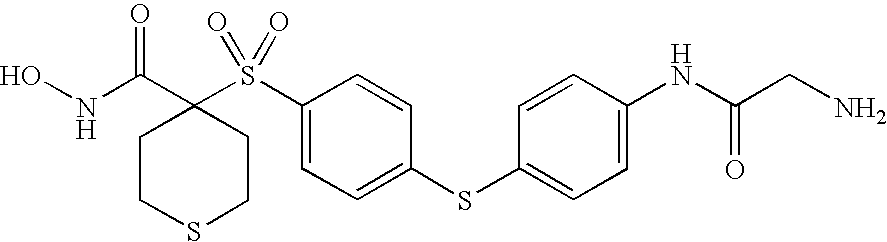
N(C(=O)C1(S(C2=CC=C(SC3=CC=C(NC(CN)=O)C=C3)C=C2)(=O)=O)CCSCC1)O
